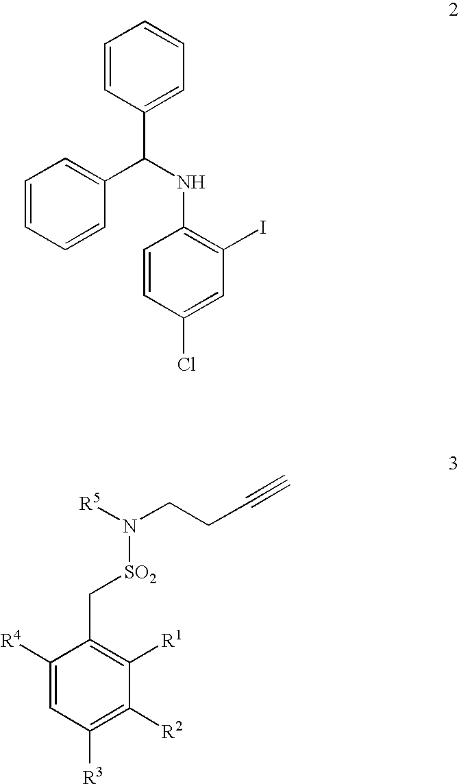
C1=CC(C(NC2=C(I)C=C(Cl)C=C2)C2=CC=CC=C2)=CC=C1.C(C1=C([R1])C([R2])=C([R3])C=C1[R4])[SO2]N(CCC#C)[R5]
